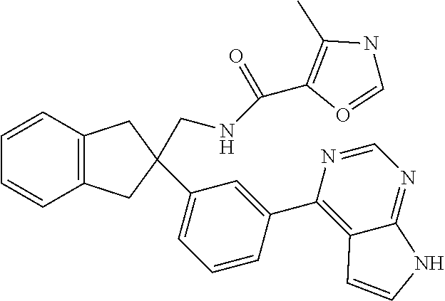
C1=CC2=C(C=C1)CC(C1=CC=CC(C3=C4C(=NC=N3)NC=C4)=C1)(CNC(C1=C(C)NC=O1)=O)C2
